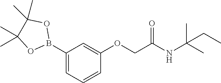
B1(C2=CC=CC(OCC(NC(C)(C)CC)=O)=C2)OC(C)(C)C(C)(C)O1
